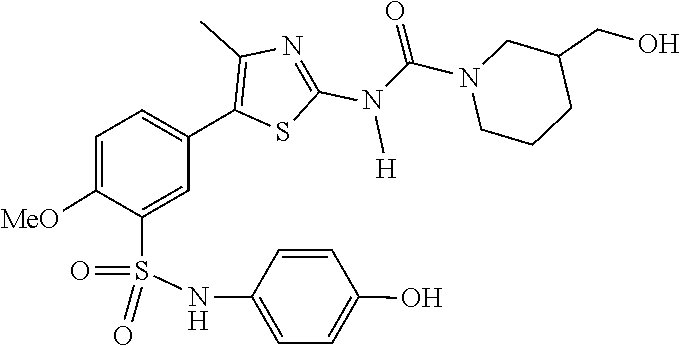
C1CN(C(N(C2=NC(C)=C(C3=CC=C([MeO])C(S(=O)(NC4=CC=C(O)C=C4)=O)=C3)S2)[H])=O)CC(CO)C1
